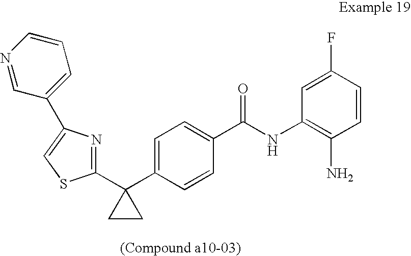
C1=C(C2(C3=NC(C4=CC=CN=C4)=CS3)CC2)C=CC(C(NC2=C(N)C=CC(F)=C2)=O)=C1
